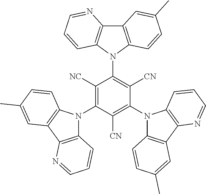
C12=C(N(C3=C([CN])C(N4C5=C(C6=C4C=CC=N6)C=C(C)C=C5)=C([CN])C(N4C5=C(C6=C4C=CC(C)=C6)N=CC=C5)=C3[NC])C3=C1N=CC=C3)C=CC(C)=C2
